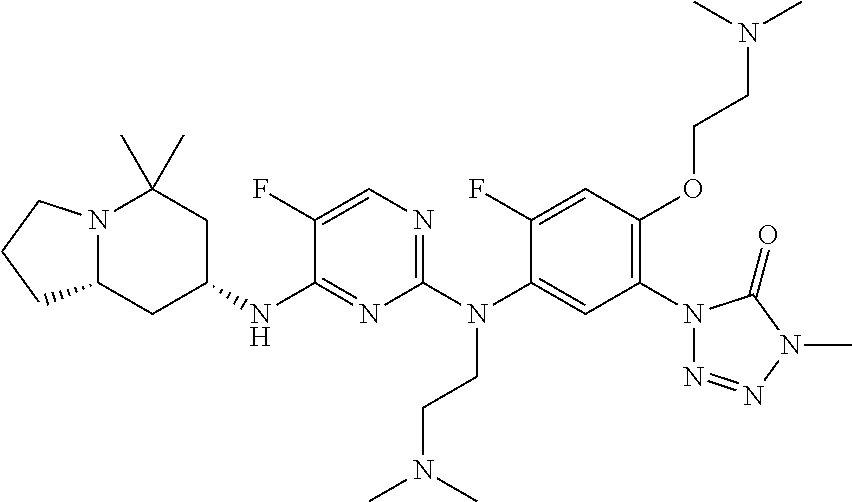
N12C(CC(NC3=NC(N(C4=CC(N5N=NN(C)C5=O)=C(OCCN(C)C)C=C4F)CCN(C)C)=NC=C3F)CC1(C)C)CCC2
